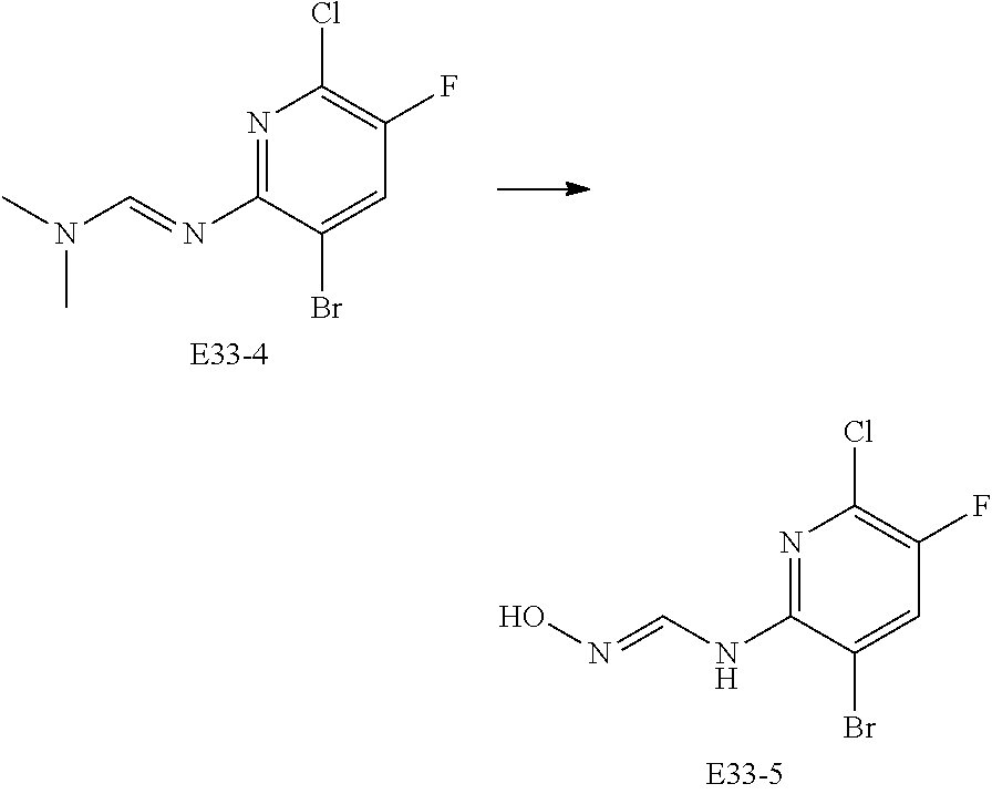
C1(N=CN(C)C)=NC(Cl)=C(F)C=C1Br.C1(NC=NO)=NC(Cl)=C(F)C=C1Br
